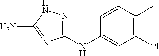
C1=CC(C)=C(Cl)C=C1NC1=NNC(N)=N1
